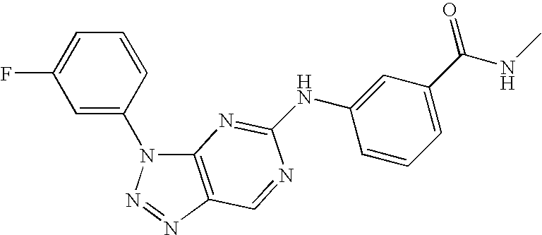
C12=C(N=NN1C1=CC(F)=CC=C1)C=NC(NC1=CC(C(NC)=O)=CC=C1)=N2
